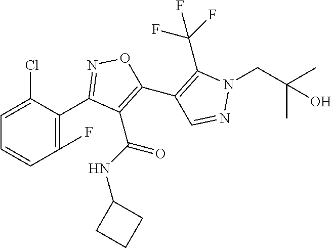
C1=CC(F)=C(C2=NOC(C3=C(C(F)(F)F)N(CC(C)(C)O)N=C3)=C2C(=O)NC2CCC2)C(Cl)=C1
